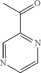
C1=NC=CN=C1C(=O)C
